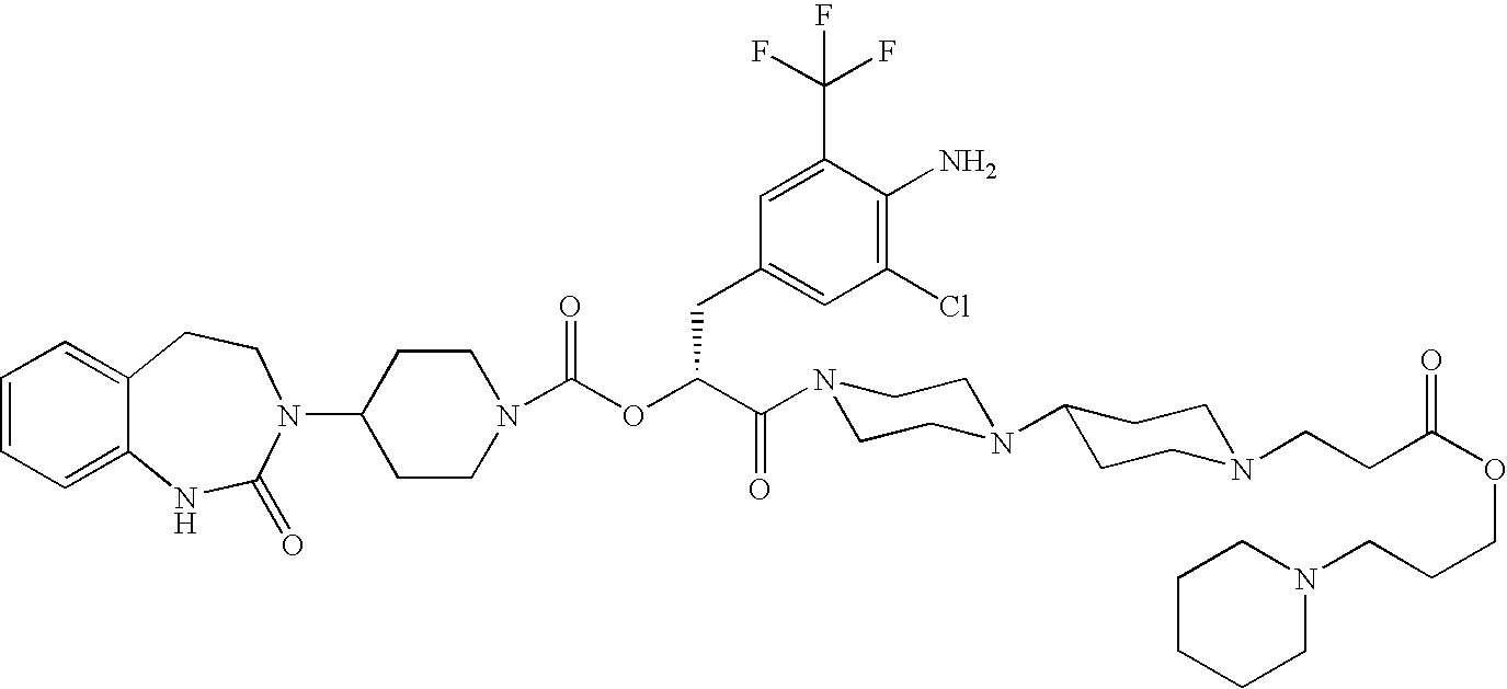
C1=CC=C2C(=C1)CCN(C1CCN(C(OC(C(N3CCN(C4CCN(CCC(OCCCN5CCCCC5)=O)CC4)CC3)=O)CC3=CC(Cl)=C(N)C(C(F)(F)F)=C3)=O)CC1)C(=O)N2
